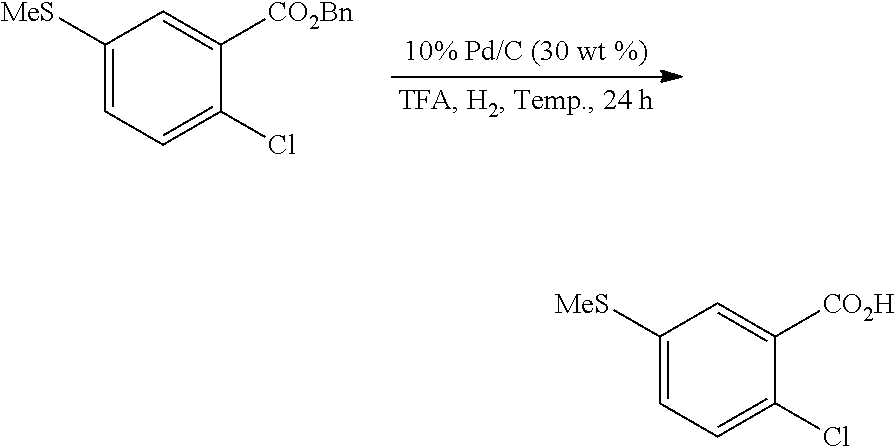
C1([MeS])=CC=C(Cl)C([CO2Bn])=C1.C1([MeS])=CC=C(Cl)C([CO2H])=C1
